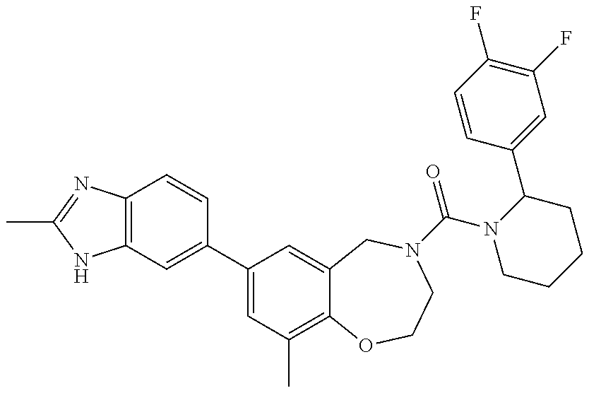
C12=C(N=C(C)N1)C=CC(C1=CC(C)=C3C(=C1)CN(C(N1CCCCC1C1=CC(F)=C(F)C=C1)=O)CCO3)=C2
